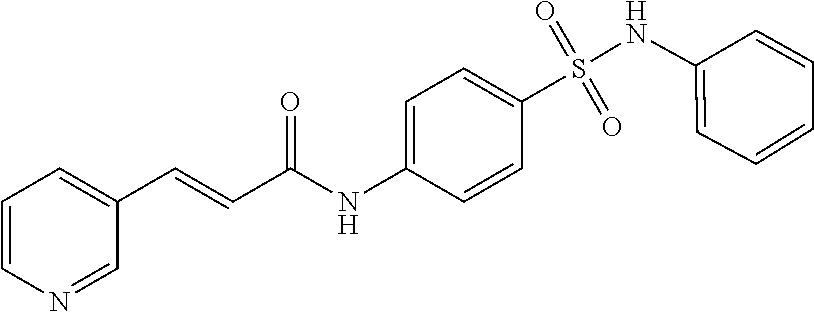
C1=CN=CC(C=CC(NC2=CC=C(S(=O)(=O)NC3=CC=CC=C3)C=C2)=O)=C1
